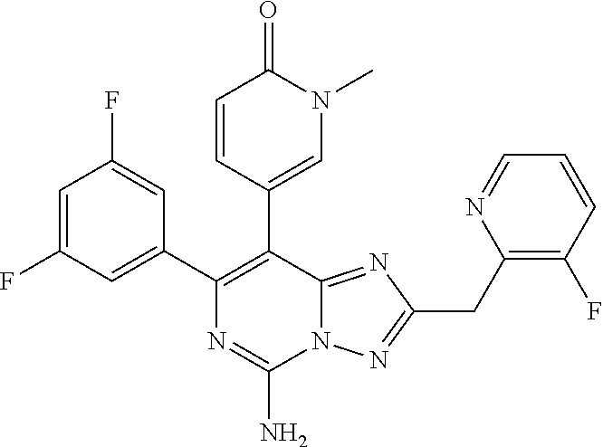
N12C(=NC(CC3=C(F)C=CC=N3)=N1)C(C1=CN(C)C(=O)C=C1)=C(C1=CC(F)=CC(F)=C1)N=C2N
